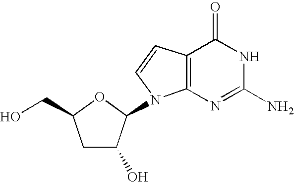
C1C(O)C(N2C3=C(C=C2)C(=O)NC(N)=N3)OC1CO
